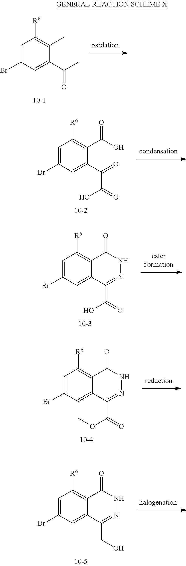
C1=C(Br)C=C(C(C(O)=O)=O)C(C(O)=O)=C1[R6].C1=C(Br)C=C2C(=C1[R6])C(=O)NN=C2C(O)=O.C1=C(Br)C=C2C(=C1[R6])C(=O)NN=C2C(OC)=O.C1=C(Br)C=C2C(=C1[R6])C(=O)NN=C2CO.C1=C(Br)C=C(C(C)=O)C(C)=C1[R6]
